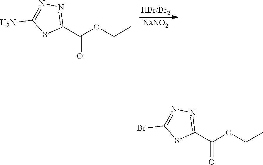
O=C(C1=NN=C(Br)S1)OCC.O=C(C1=NN=C(N)S1)OCC.[HBr/Br2].[NaNO2]
